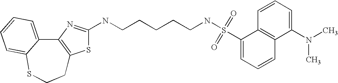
S1C(NCCCCCNS(C2=CC=CC3=C2C=CC=C3N(C)C)(=O)=O)=NC2=C1CCSC1=CC=CC=C21
